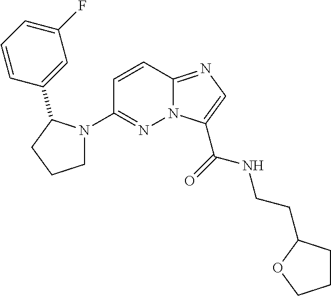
N12C(=NC=C1C(=O)NCCC1CCCO1)C=CC(N1CCCC1C1=CC(F)=CC=C1)=N2
